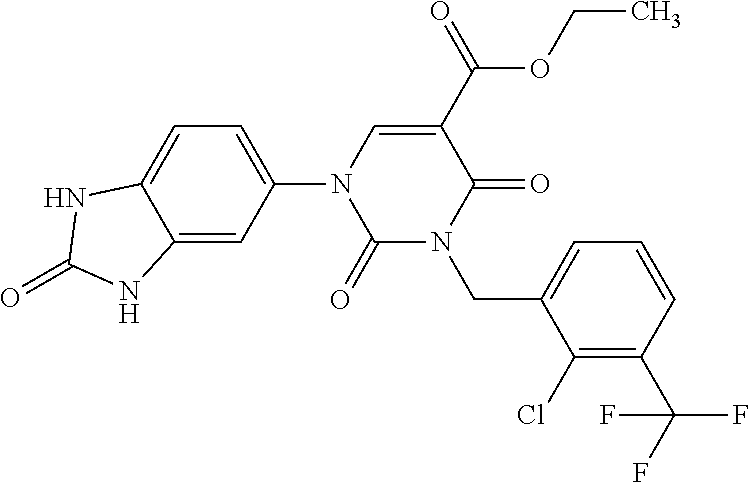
C1(N2C(=O)N(CC3=CC=CC(C(F)(F)F)=C3Cl)C(=O)C(C(OCC)=O)=C2)=CC=C2C(=C1)NC(=O)N2
